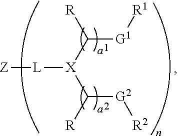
[Z][L][X](C([R])[G2][R2])C([R])[G1][R1]
